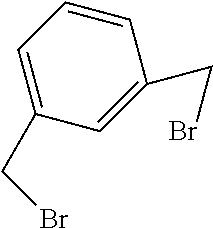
C1=CC=C(CBr)C=C1CBr
